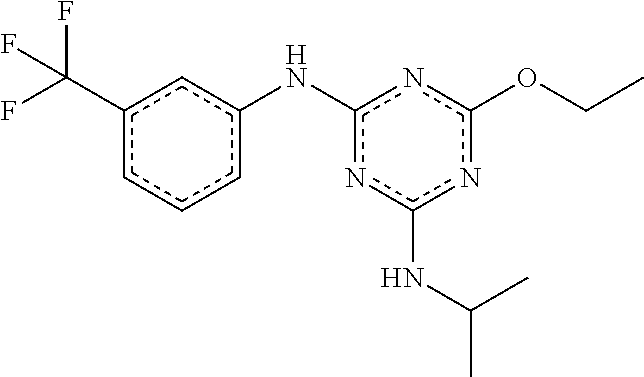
c1c(C(F)(F)F)cc(Nc2nc(NC(C)C)nc(OCC)n2)cc1
